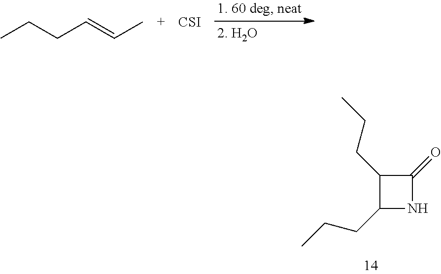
CCCC=CC.[CSI].C1(CCC)C(CCC)NC1=O
